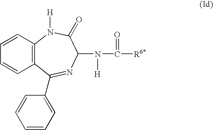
C1=CC2=C(C=C1)C(C1=CC=CC=C1)=NC(N(C([R6*])=O)[H])C(=O)N2[H]
